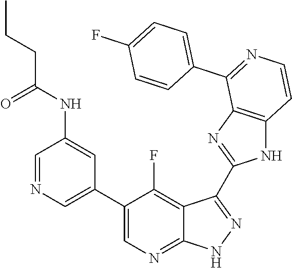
C1=NC=C(C2=CN=C3C(=C2F)C(C2=NC4=C(N2)C=CN=C4C2=CC=C(F)C=C2)=NN3)C=C1NC(CCC)=O
